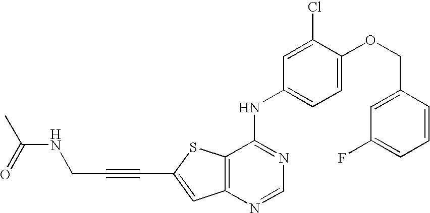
C12=C(N=CN=C1NC1=CC=C(OCC3=CC(F)=CC=C3)C(Cl)=C1)C=C(C#CCNC(=O)C)S2
